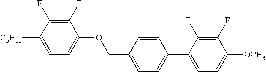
C1(F)=C(F)C([C5H11])=CC=C1OCC1=CC=C(C2=CC=C([OCH3])C(F)=C2F)C=C1
